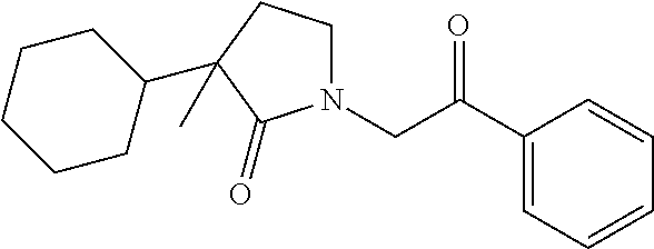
C1(C(=O)CN2CCC(C3CCCCC3)(C)C2=O)=CC=CC=C1
